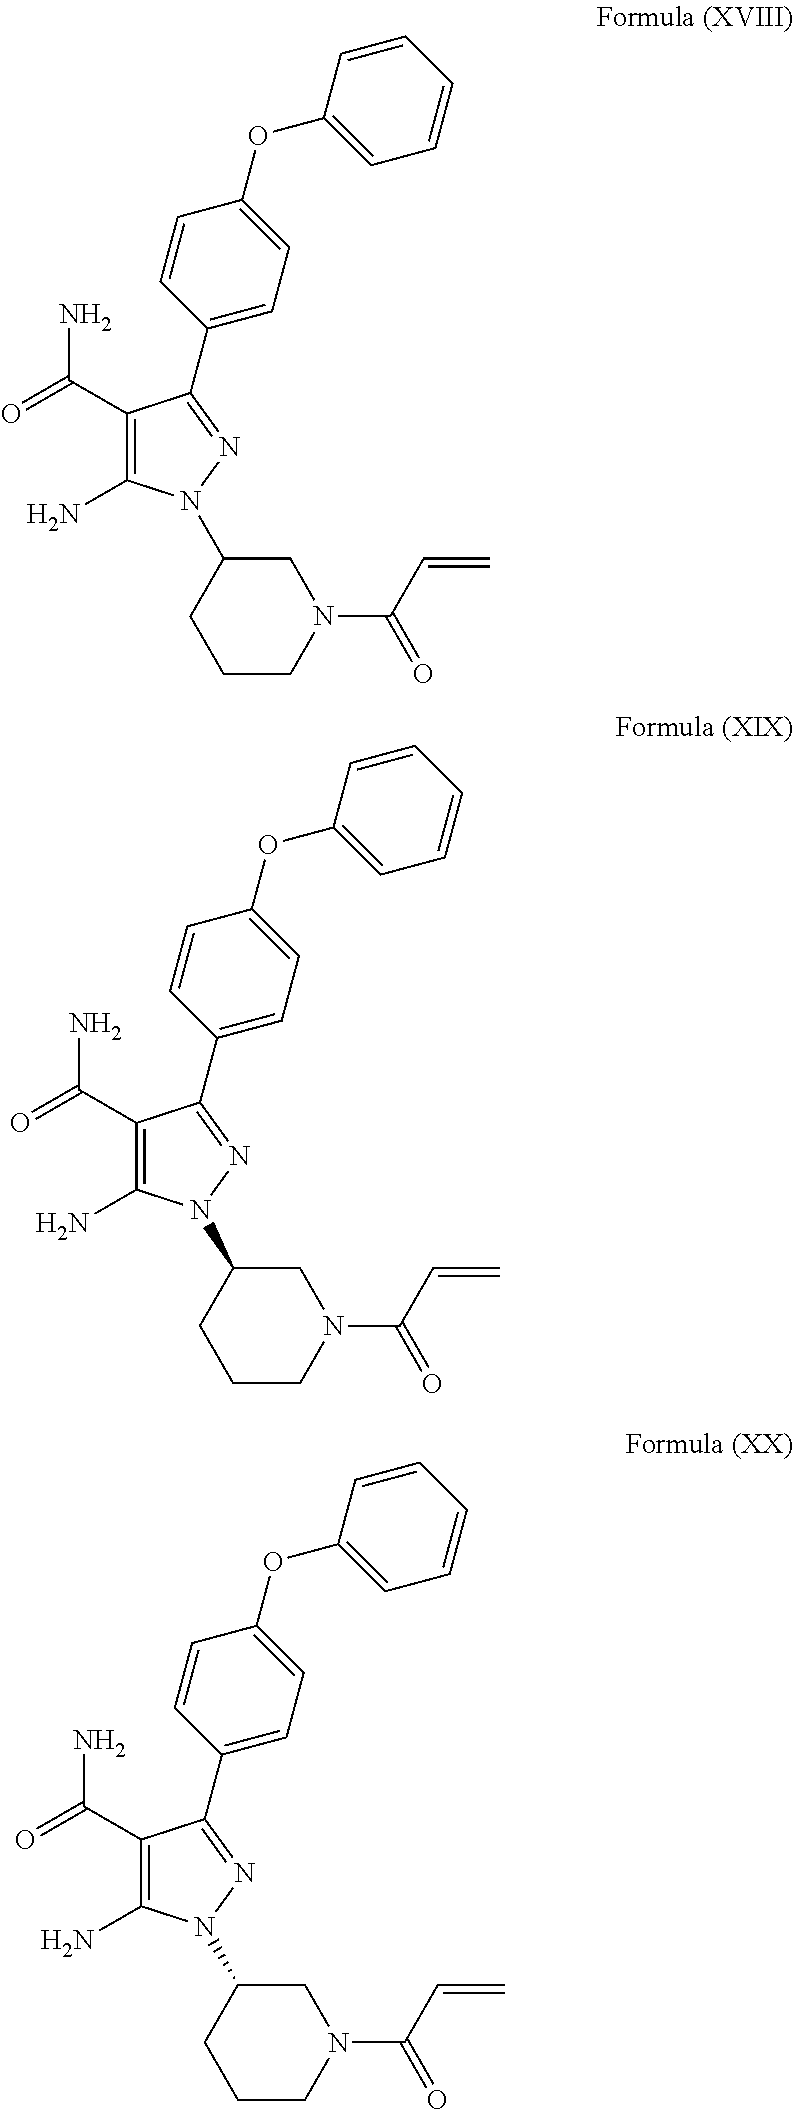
C1(C(=O)N)=C(N)N(C2CN(C(C=C)=O)CCC2)N=C1C1=CC=C(OC2=CC=CC=C2)C=C1.C1(C(=O)N)=C(N)N(C2CN(C(C=C)=O)CCC2)N=C1C1=CC=C(OC2=CC=CC=C2)C=C1.C1(C(=O)N)=C(N)N(C2CN(C(C=C)=O)CCC2)N=C1C1=CC=C(OC2=CC=CC=C2)C=C1
